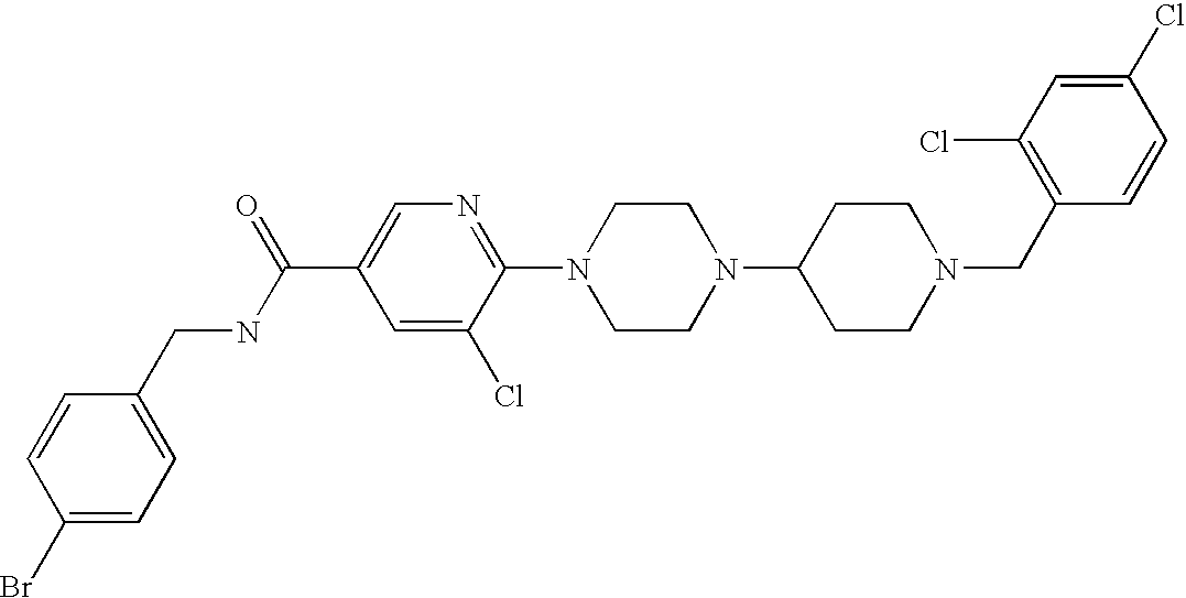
C1(Cl)=CC(Cl)=C(CN2CCC(N3CCN(C4=NC=C(C(NCC5=CC=C(Br)C=C5)=O)C=C4Cl)CC3)CC2)C=C1
